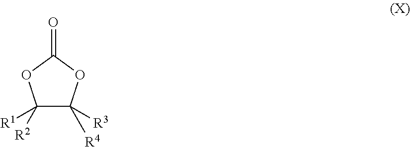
C1([R2])([R1])C([R4])([R3])OC(=O)O1
